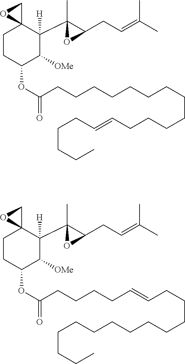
C1CC(OC(=O)CCCCCCCCCCCCC=CCCCCC)C([OMe])C(C2(C)OC2CC=C(C)C)([H])C12CO2.C1CC(OC(=O)CCCCC=CCCCCCCCCCCCCC)C([OMe])C(C2(C)OC2CC=C(C)C)([H])C12CO2
